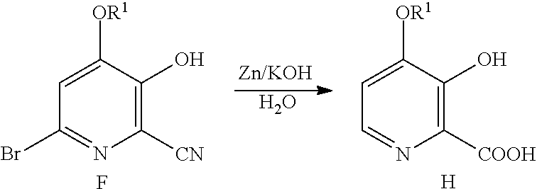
C1=C([OR1])C(O)=C([COOH])N=C1.[H].O.C1=C([OR1])C(O)=C([CN])N=C1Br.F
